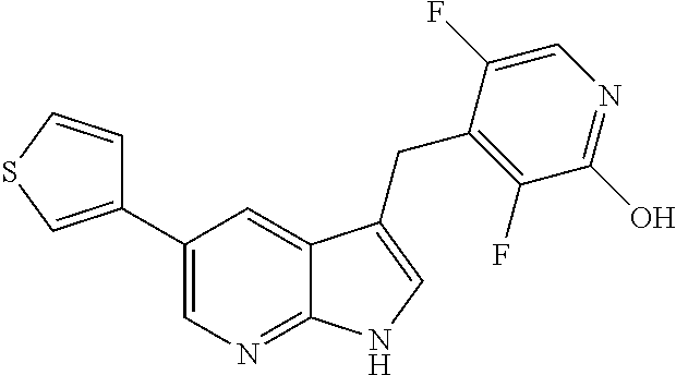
C1(C2=CSC=C2)=CN=C2C(=C1)C(CC1=C(F)C(O)=NC=C1F)=CN2
